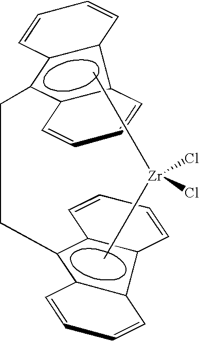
C1=CC=Cc2c3-c(c(CCc4c5c(c6-c4C=CC=C6)C=CC=C5)c1-2)C=CC=C3.C[Zr](C)(Cl)Cl
